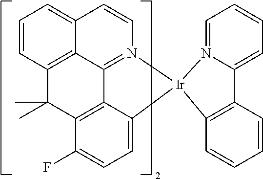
C1=CC2=C3C(=C1)C=CN1=C3C3=C(C(F)=CC=C3[Ir]13C1=C(C=CC=C1)C1=CC=CC=N13)C2(C)C
